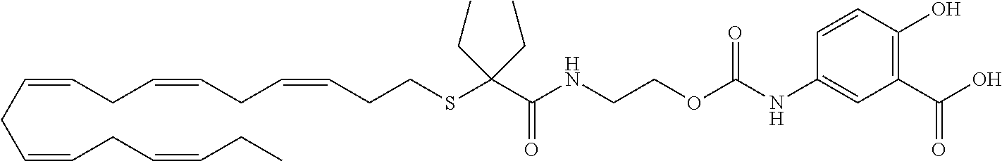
C1(C(O)=O)=C(O)C=CC(NC(OCCNC(C(CC)(SCCC=CCC=CCC=CCC=CCC=CCC)CC)=O)=O)=C1
